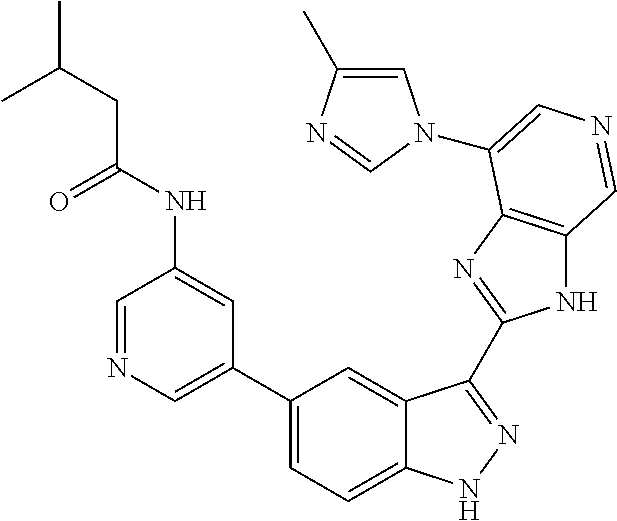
C1=C(C)N=CN1C1=CN=CC2=C1N=C(C1=NNC3=CC=C(C4=CN=CC(NC(CC(C)C)=O)=C4)C=C31)N2
